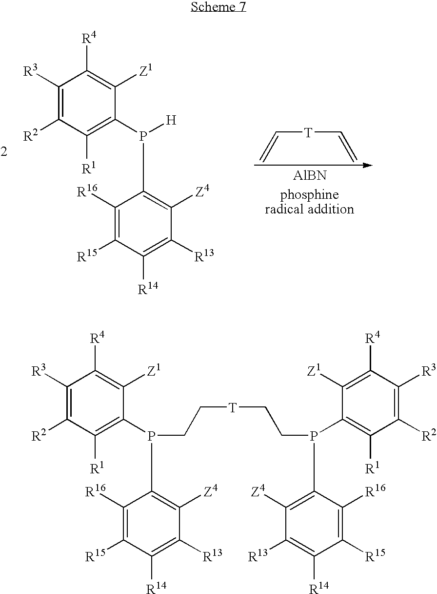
C1([R3])=C([R2])C([R1])=C(P([H])C2=C([Z4])C([R13])=C([R14])C([R15])=C2[R16])C([Z1])=C1[R4].[AlBN].C([T]C=C)=C.C1([R3])=C([R2])C([R1])=C(P(C2=C([Z4])C([R13])=C([R14])C([R15])=C2[R16])CC[T]CCP(C2=C([R1])C([R2])=C([R3])C([R4])=C2[Z1])C2=C([Z4])C([R13])=C([R14])C([R15])=C2[R16])C([Z1])=C1[R4]
